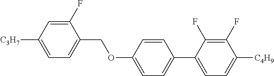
C1(F)=CC([C3H7])=CC=C1COC1=CC=C(C2=CC=C([C4H9])C(F)=C2F)C=C1
